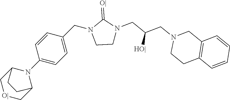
C1CN(CC(CN2CCC3=C(C2)C=CC=C3)[HO|])C(=[O|])N1CC1=CC=C(N2C3C[O|]CC2CC3)C=C1
